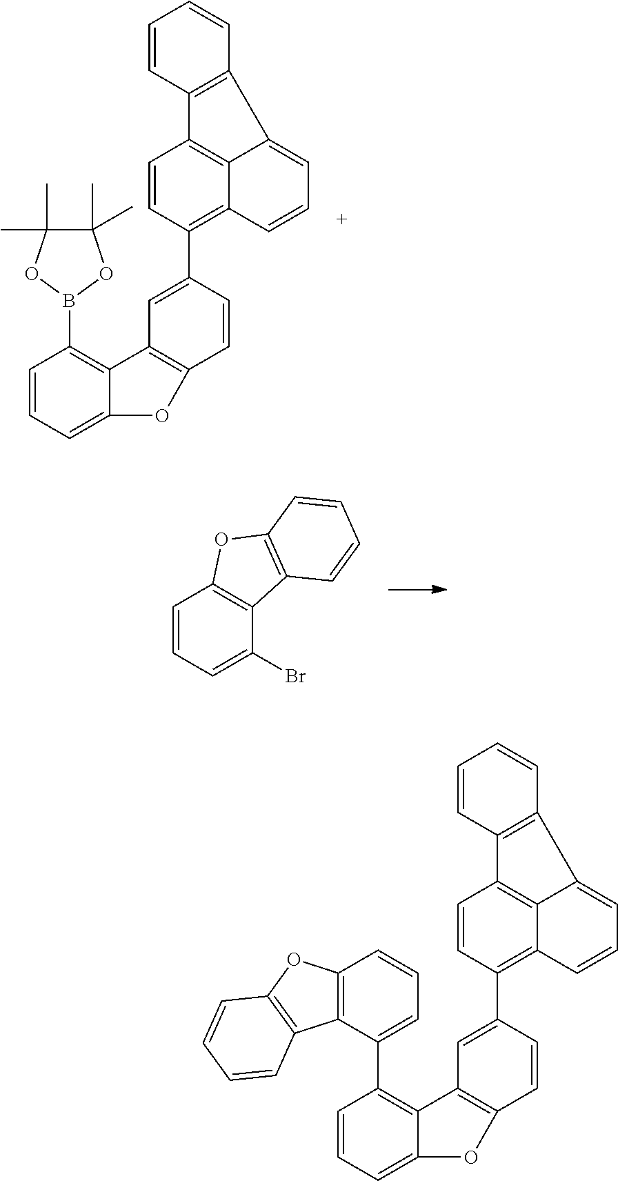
C1=CC=C2C(=C1B1OC(C)(C)C(C)(C)O1)C1=C(O2)C=CC(C2=C3C4=C(C=C2)C2=C(C4=CC=C3)C=CC=C2)=C1.C1=CC=C(Br)C2=C1OC1=C2C=CC=C1.C1=CC=C2C(=C1C1=CC=CC3=C1C1=C(O3)C=CC=C1)C1=C(O2)C=CC(C2=C3C4=C(C=C2)C2=C(C4=CC=C3)C=CC=C2)=C1
